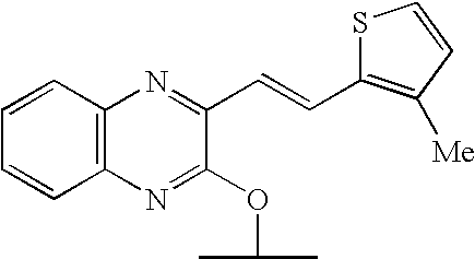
C1=CC=CC2=C1N=C(C=CC1=C([Me])C=CS1)C(OC(C)C)=N2
